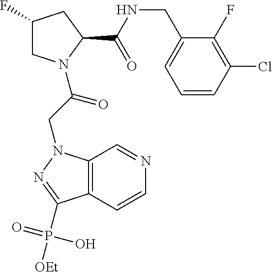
C1C(F)CC(C(=O)NCC2=CC=CC(Cl)=C2F)N1C(CN1C2=C(C(P(O)(=O)[OEt])=N1)C=CN=C2)=O
